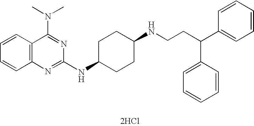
[2HCl].C1=CC2=C(C=C1)N=C(NC1CCC(NCCC(C3=CC=CC=C3)C3=CC=CC=C3)CC1)N=C2N(C)C
